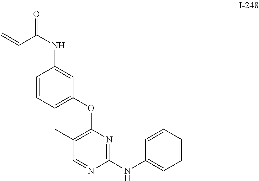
C1(C)=C(OC2=CC=CC(NC(C=C)=O)=C2)N=C(NC2=CC=CC=C2)N=C1
